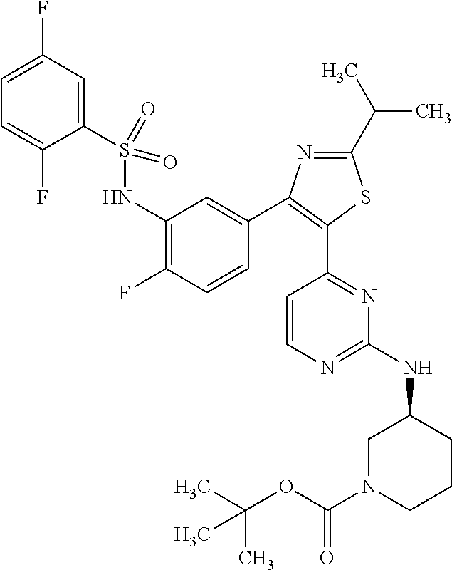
C1=C(F)C=C(S(NC2=C(F)C=CC(C3=C(C4=NC(NC5CN(C(OC(C)(C)C)=O)CCC5)=NC=C4)SC(C(C)C)=N3)=C2)(=O)=O)C(F)=C1
